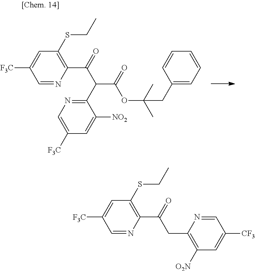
C1=NC(C(=O)C(C2=NC=C([F3C])C=C2[NO2])C(=O)OC(C)(C)CC2=CC=CC=C2)=C(SCC)C=C1[F3C].C1=NC(C(=O)CC2=C([O2N])C=C([CF3])C=N2)=C(SCC)C=C1[F3C]
